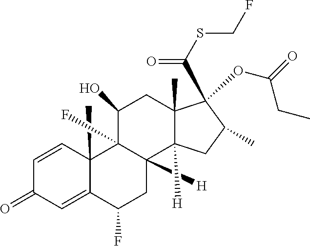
C1=CC2(C)C(=CC1=O)C(F)CC1([H])C2(F)C(O)CC2(C)C1([H])CC(C)C2(OC(CC)=O)C(=O)SCF
